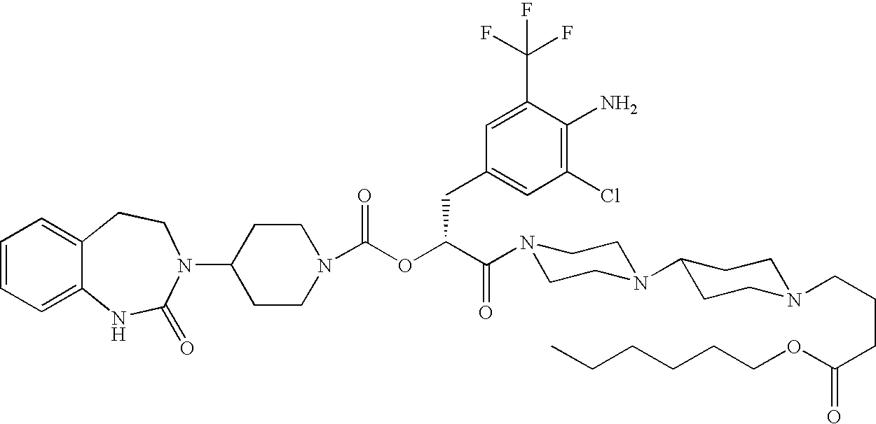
C1(N2C(=O)NC3=CC=CC=C3CC2)CCN(C(OC(C(N2CCN(C3CCN(CCCC(=O)OCCCCCC)CC3)CC2)=O)CC2=CC(Cl)=C(N)C(C(F)(F)F)=C2)=O)CC1
